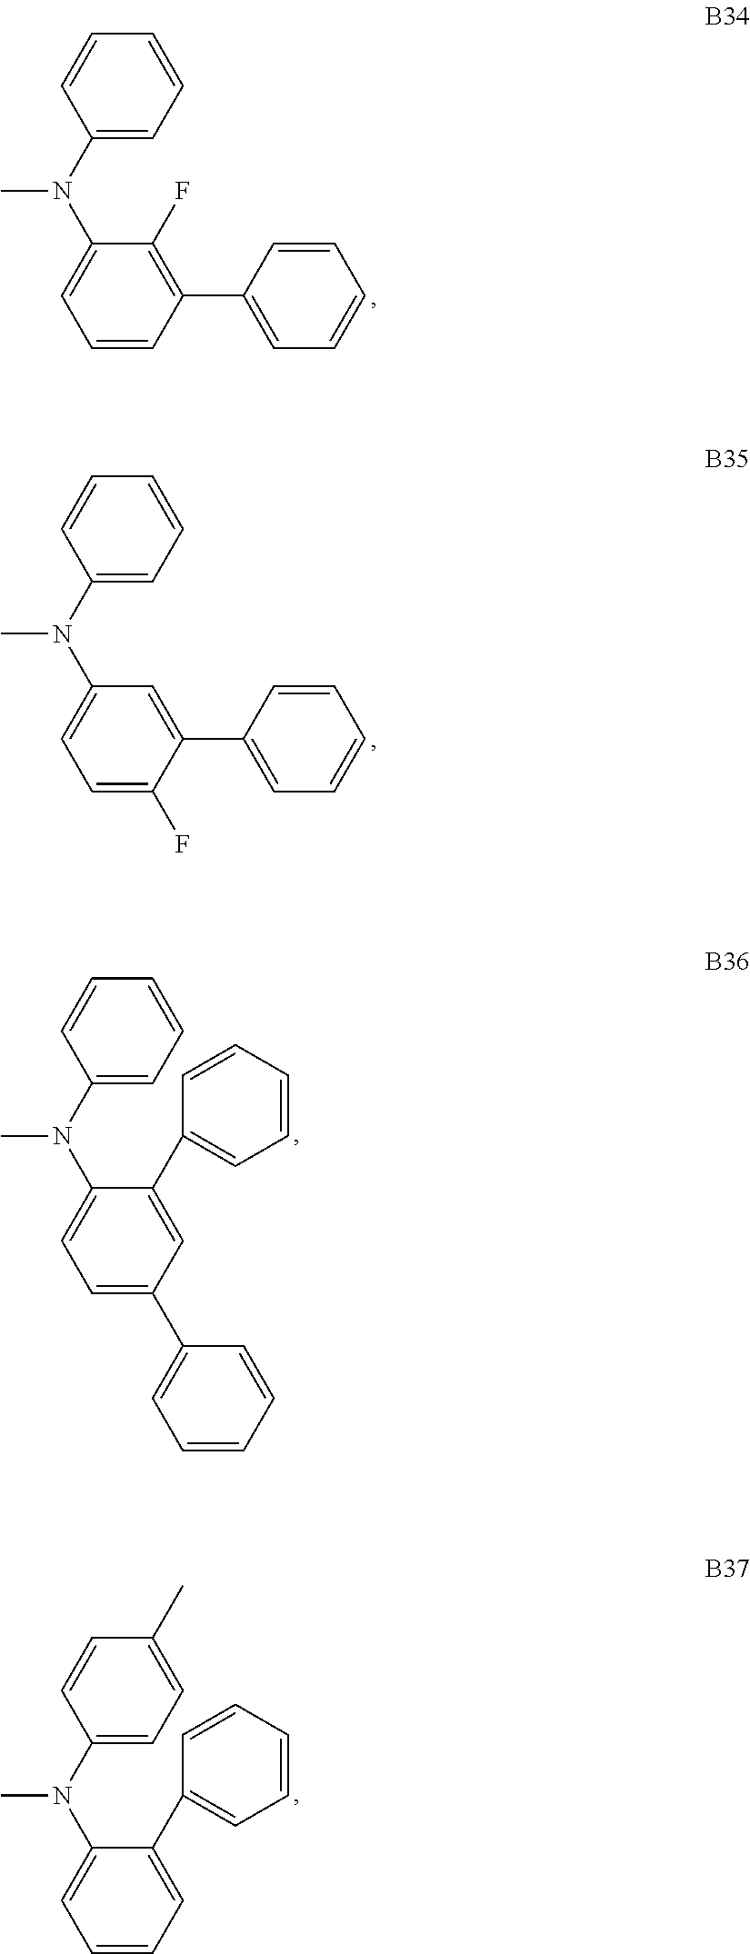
C1=CC(C2=CC=CC=C2)=C(F)C(N(C2=CC=CC=C2)C)=C1.C1=C(F)C(C2=CC=CC=C2)=CC(N(C2=CC=CC=C2)C)=C1.C1=C(C2=CC=CC=C2)C=C(C2=CC=CC=C2)C(N(C2=CC=CC=C2)C)=C1.C1=CC=C(C2=CC=CC=C2)C(N(C2=CC=C(C)C=C2)C)=C1
